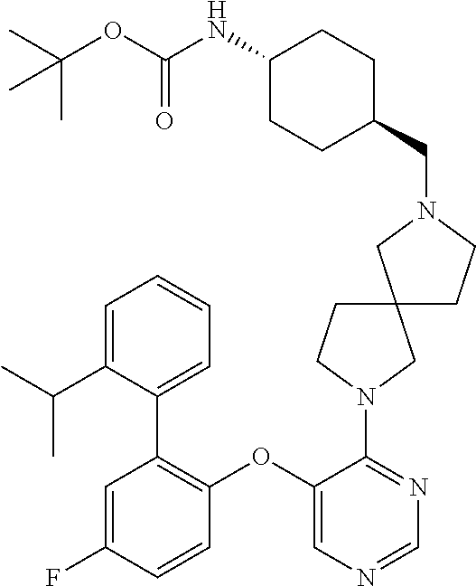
C1=C(F)C=CC(OC2=CN=CN=C2N2CC3(CC2)CCN(CC2CCC(NC(OC(C)(C)C)=O)CC2)C3)=C1C1=CC=CC=C1C(C)C
